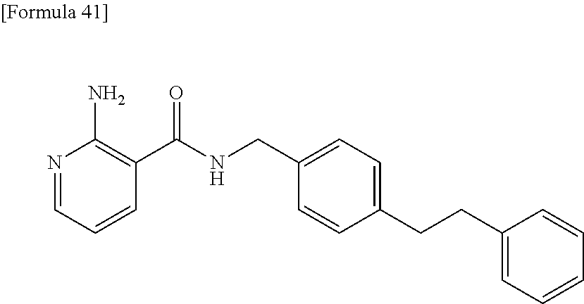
N1=CC=CC(C(NCC2=CC=C(CCC3=CC=CC=C3)C=C2)=O)=C1N
